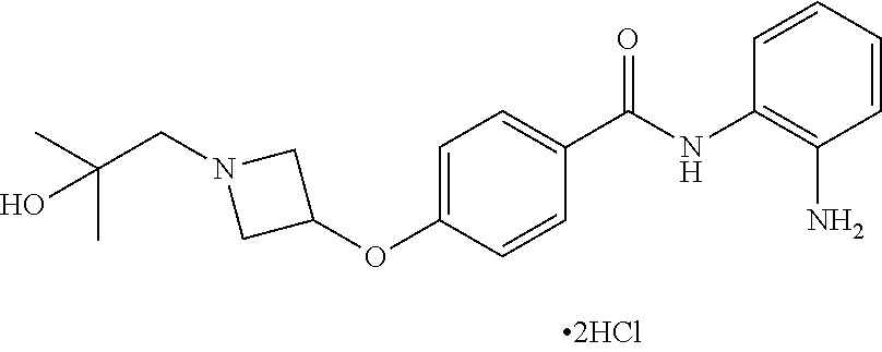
C1=CC=CC(N)=C1NC(C1=CC=C(OC2CN(CC(C)(C)O)C2)C=C1)=O
